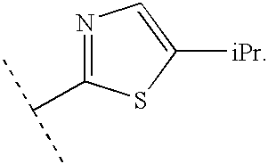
N1=C(C(C)C)SC([iPr])=C1
